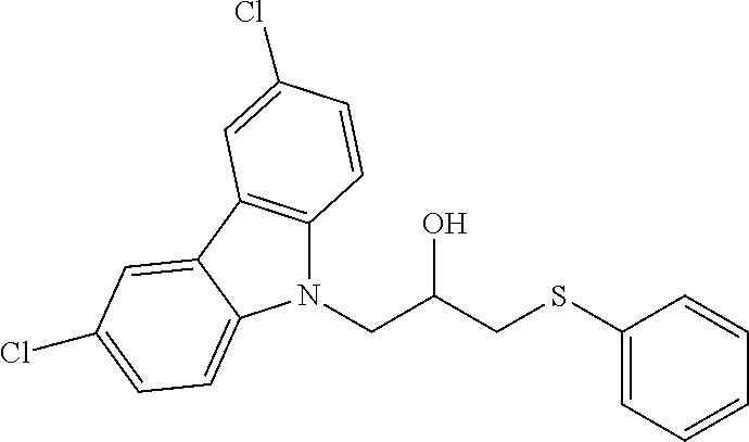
N1(CC(O)CSC2=CC=CC=C2)C2=C(C3=CC(Cl)=CC=C13)C=C(Cl)C=C2
